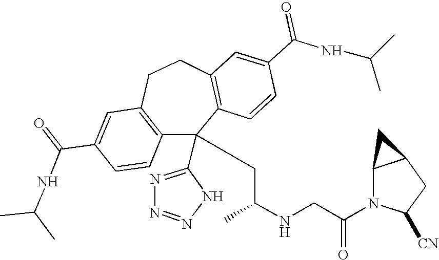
C1(C(=O)NC(C)C)=CC2=C(C=C1)C(C1=NN=NN1)(CC(NCC(N1C([CN])CC3C1C3)=O)C)C1=C(CC2)C=C(C(NC(C)C)=O)C=C1
